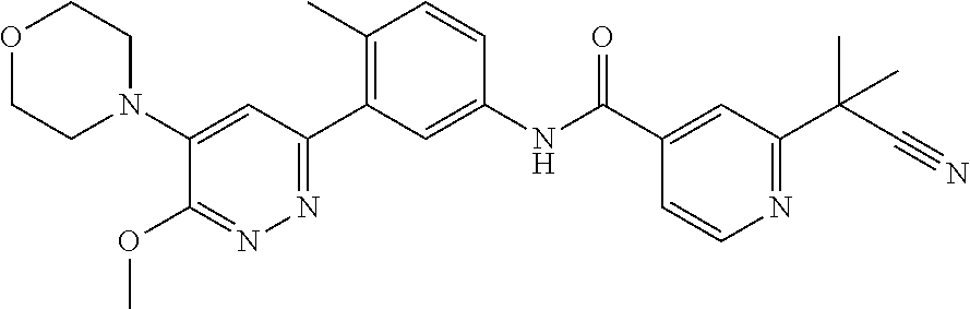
C1(N2CCOCC2)=CC(C2=C(C)C=CC(NC(C3=CC(C(C#N)(C)C)=NC=C3)=O)=C2)=NN=C1OC
